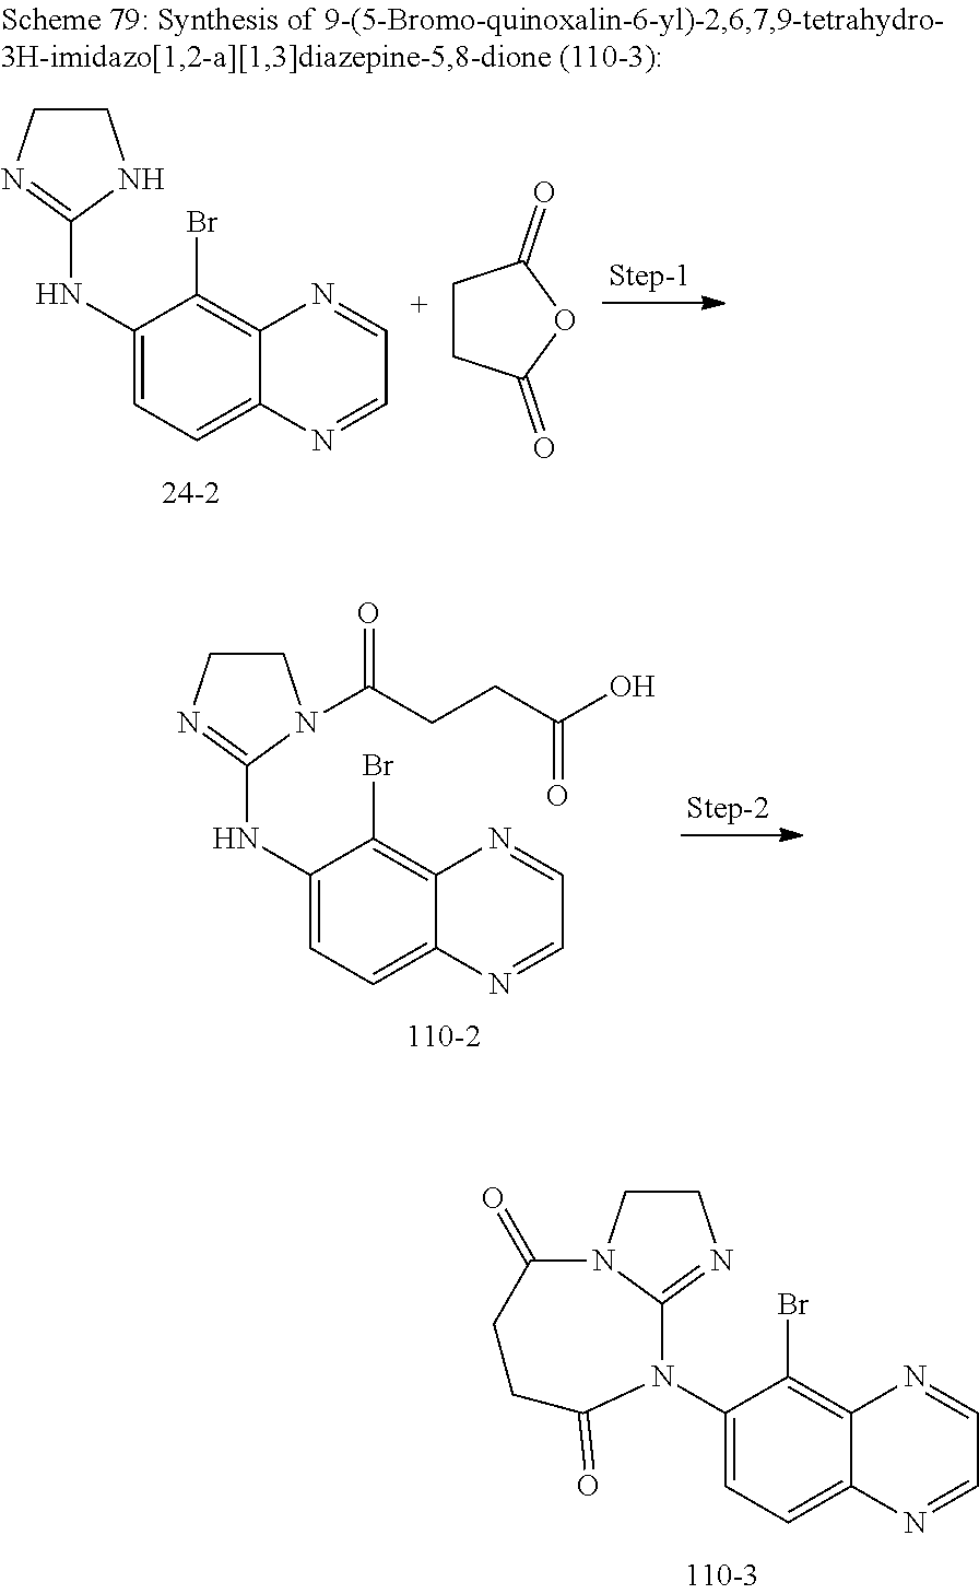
C1CN=C(NC2=CC=C3C(=C2Br)N=CC=N3)N1C(CCC(O)=O)=O.C1CN2C(=N1)N(C1=CC=C3C(=C1Br)N=CC=N3)C(=O)CCC2=O.C1CN=C(NC2=CC=C3C(=C2Br)N=CC=N3)N1.C1CC(=O)OC1=O
